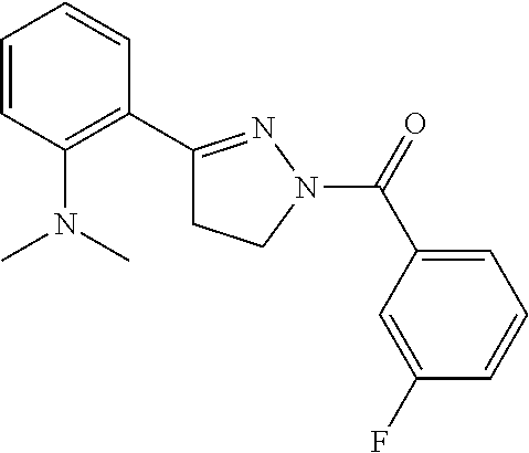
C1=CC(N(C)C)=C(C2=NN(C(C3=CC=CC(F)=C3)=O)CC2)C=C1
